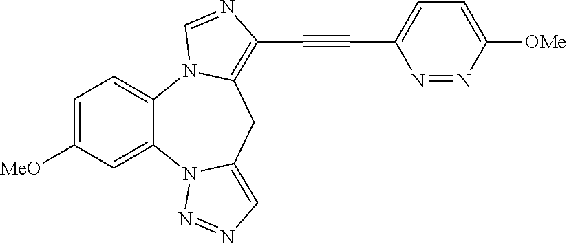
C1=C([MeO])C=C2C(=C1)N1C(=C(C#CC3=CC=C([OMe])N=N3)N=C1)CC1=CN=NN21
